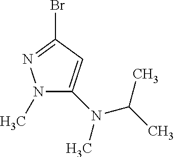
N1(C)C(N(C)C(C)C)=CC(Br)=N1
